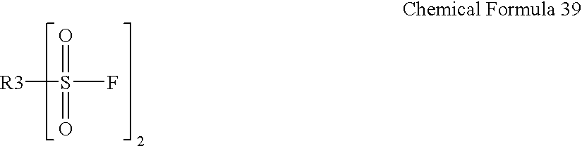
[R3]S(F)(=O)=O
